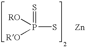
[RO]P([RO])(S)=S.[Zn]
